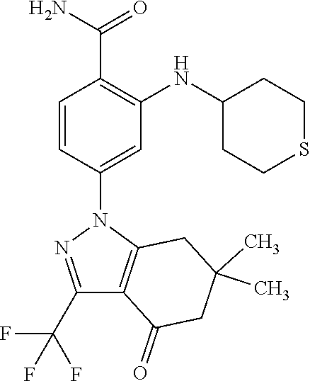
C1(C(F)(F)F)=NN(C2=CC(NC3CCSCC3)=C(C(N)=O)C=C2)C2=C1C(=O)CC(C)(C)C2
